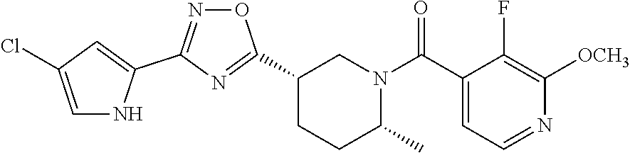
C1(C2=NC(C3=CC(Cl)=CN3)=NO2)CCC(C)N(C(C2=CC=NC([OCH3])=C2F)=O)C1
